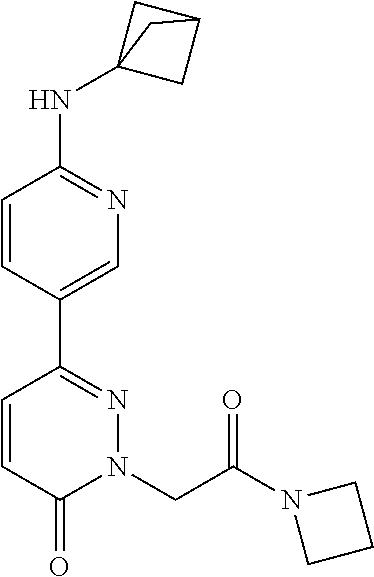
N(C1=NC=C(C2=NN(CC(N3CCC3)=O)C(=O)C=C2)C=C1)C12CC(C1)C2
